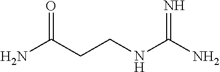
NC(CCNC(N)=N)=O
